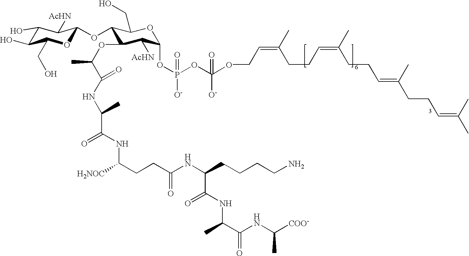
C1(O)C(O)C(CO)OC(OC2C(OC(C)C(NC(C(NC([H2NOC])CCC(NC(CCCCN)C(NC(C)C(NC([COO-])C)=O)=O)=O)=O)C)=O)C([AcHN])C(OP(OC(OCC=C(C)CCC=C(C)CCC=C(CCC=C(C)C)C)([O-])=O)(=O)[O-])OC2CO)C1[AcHN]
